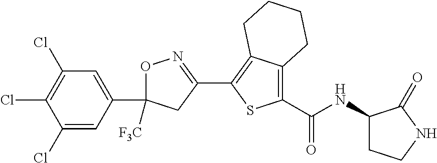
O1C(C2=CC(Cl)=C(Cl)C(Cl)=C2)([F3C])CC(C2=C3C(=C(C(=O)NC4CCNC4=O)S2)CCCC3)=N1
